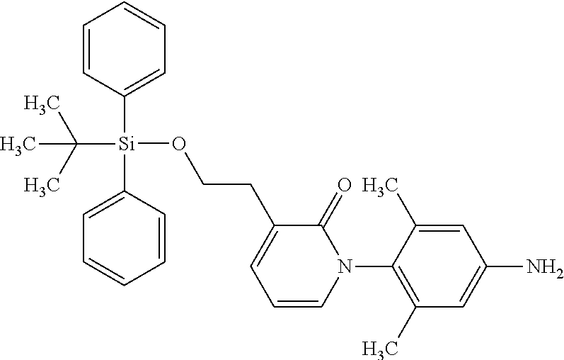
C1=C(C)C(N2C(=O)C(CCO[Si](C3=CC=CC=C3)(C3=CC=CC=C3)C(C)(C)C)=CC=C2)=C(C)C=C1N
